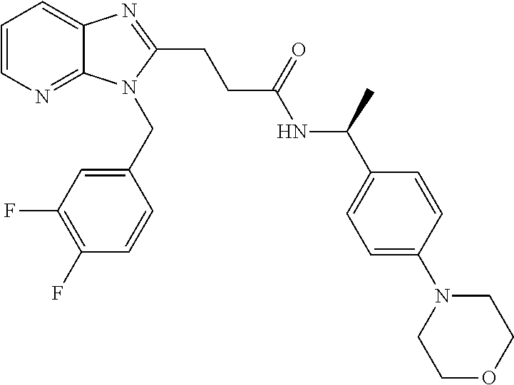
C1=CN=C2C(=C1)N=C(CCC(NC(C1=CC=C(N3CCOCC3)C=C1)C)=O)N2CC1=CC(F)=C(F)C=C1
